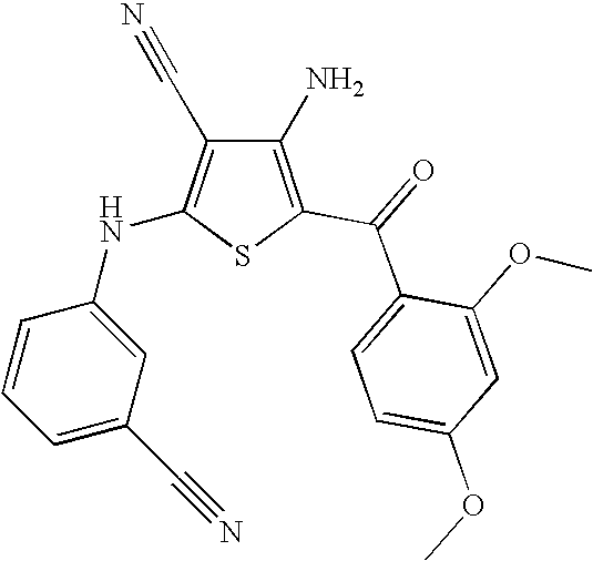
C1(N)=C(C(=O)C2=CC=C(OC)C=C2OC)SC(NC2=CC(C#N)=CC=C2)=C1C#N
